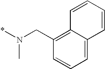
C1=CC=CC2=CC=CC(CN(*)C)=C12
